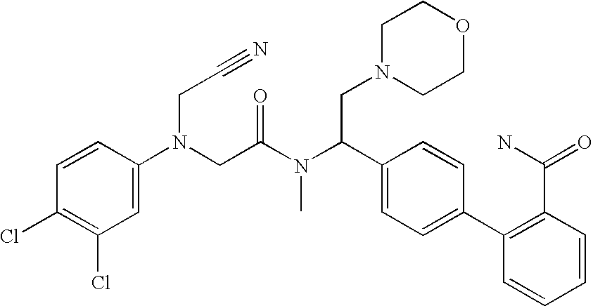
C1(Cl)=C(Cl)C=C(N(CC(N(C(C2=CC=C(C3=C(C(=O)N)C=CC=C3)C=C2)CN2CCOCC2)C)=O)CC#N)C=C1
